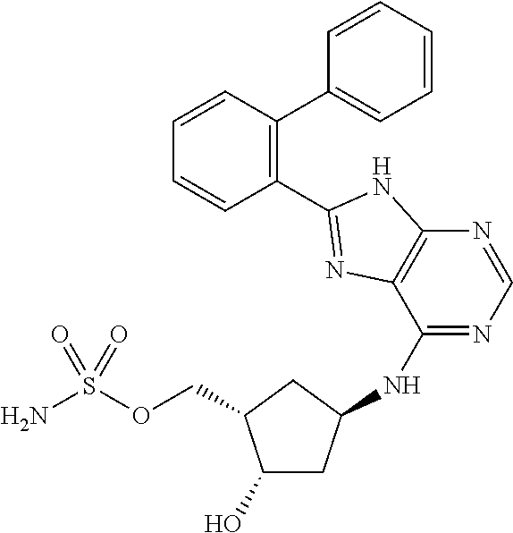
C1(O)C(COS(N)(=O)=O)CC(NC2=NC=NC3=C2N=C(C2=C(C4=CC=CC=C4)C=CC=C2)N3)C1
